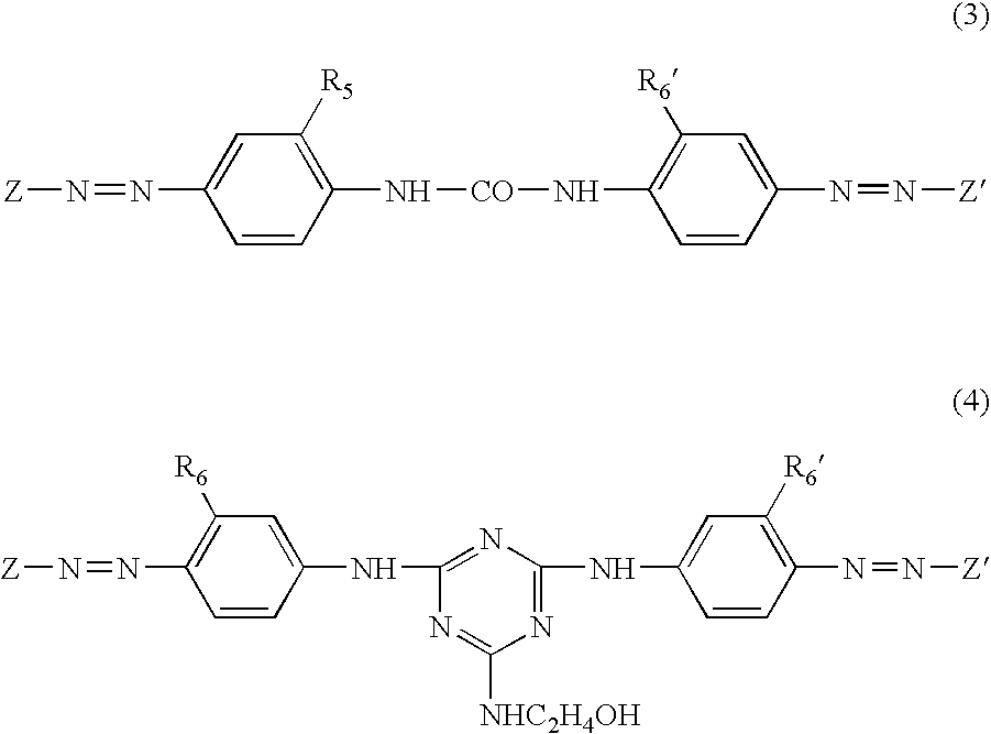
C1=CC(N[CO]NC2=C([R6])C=C(N=N[Z])C=C2)=C([R5])C=C1N=N[Z].C1=CC(NC2=NC(NC3=CC([R6])=C(N=N[Z])C=C3)=NC([NHC2H4OH])=N2)=CC([R6])=C1N=N[Z]
